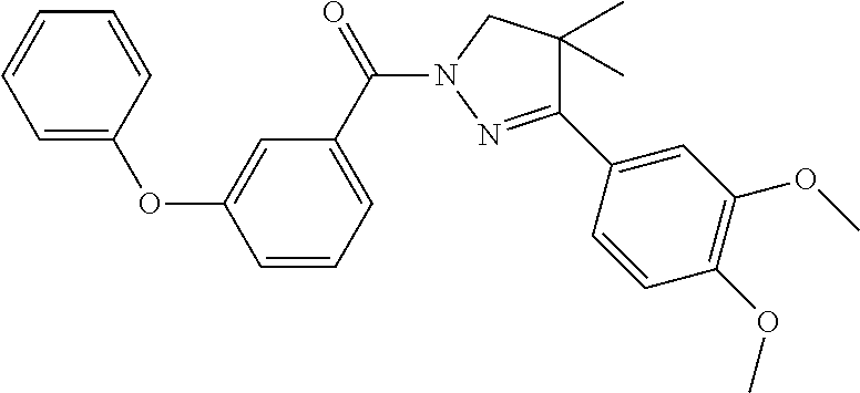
O(C1=CC(C(=O)N2N=C(C3=CC(OC)=C(OC)C=C3)C(C)(C)C2)=CC=C1)C1=CC=CC=C1
